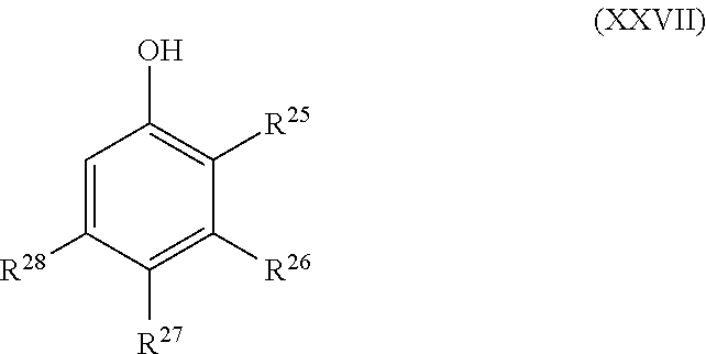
C1=C([R28])C([R27])=C([R26])C([R25])=C1O
